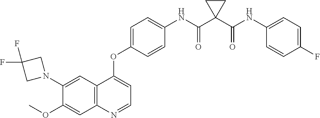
C12=C(N=CC=C1OC1=CC=C(NC(C3(C(NC4=CC=C(F)C=C4)=O)CC3)=O)C=C1)C=C(OC)C(N1CC(F)(F)C1)=C2
